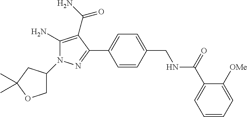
C1=CC(C2=NN(C3COC(C)(C)C3)C(N)=C2C(=O)N)=CC=C1CNC(C1=CC=CC=C1[OMe])=O
